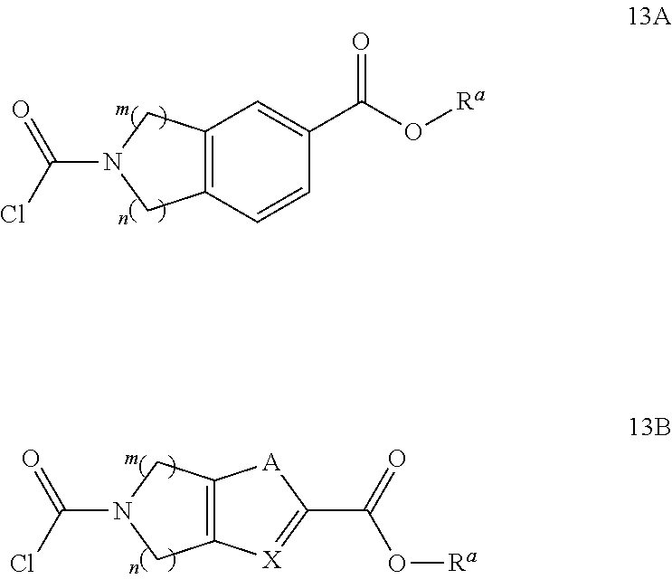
C12=C(C=CC(C(O[Ra])=O)=C1)CN(C(Cl)=O)C2.C12=C(CN(C(Cl)=O)C1)[A]C(C(=O)O[Ra])=[X]2
